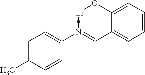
C1=CC=C2C(=C1)C=N(C1=CC=C(C)C=C1)->[Li]O2
